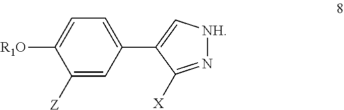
C1([Z])=CC(C2=C[NH]N=C2[X])=CC=C1[R1O]
